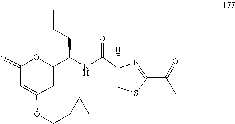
C1(C(=O)C)=NC(C(NC(C2=CC(OCC3CC3)=CC(=O)O2)CCC)=O)([H])CS1
